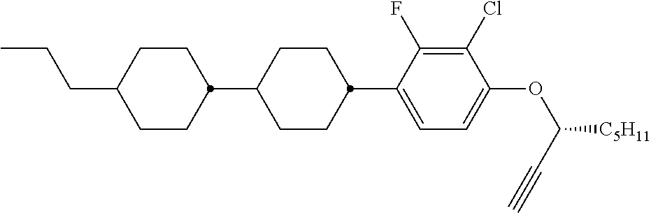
C1CC(C2CCC(C3=CC=C(OC(C#C)[C5H11])C(Cl)=C3F)CC2)CCC1CCC
